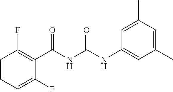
C(NC1=CC(C)=CC(C)=C1)(=O)NC(=O)C1=C(F)C=CC=C1F
